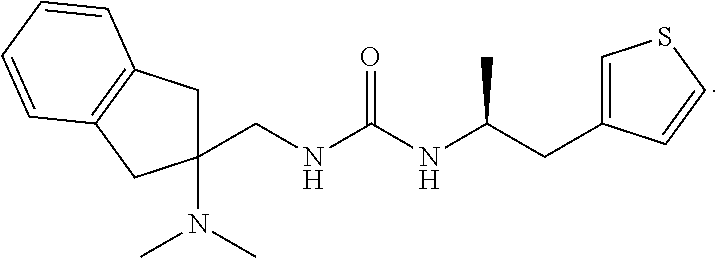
C(NC(NC(CC1=CSC=C1)C)=O)C1(N(C)C)CC2=C(C1)C=CC=C2
